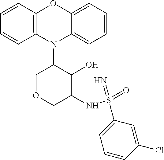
N1(C2COCC(NS(=O)(=N)C3=CC=CC(Cl)=C3)C2O)C2=C(C=CC=C2)OC2=CC=CC=C12
